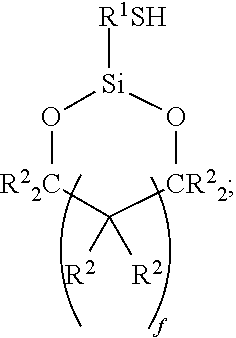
[R1SH][Si]1O[R22C]C([R2])([R2])[CR22]O1
